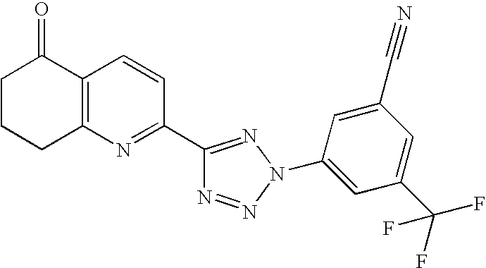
C1CCC2=C(C1=O)C=CC(C1=NN(C3=CC(C(F)(F)F)=CC(C#N)=C3)N=N1)=N2
